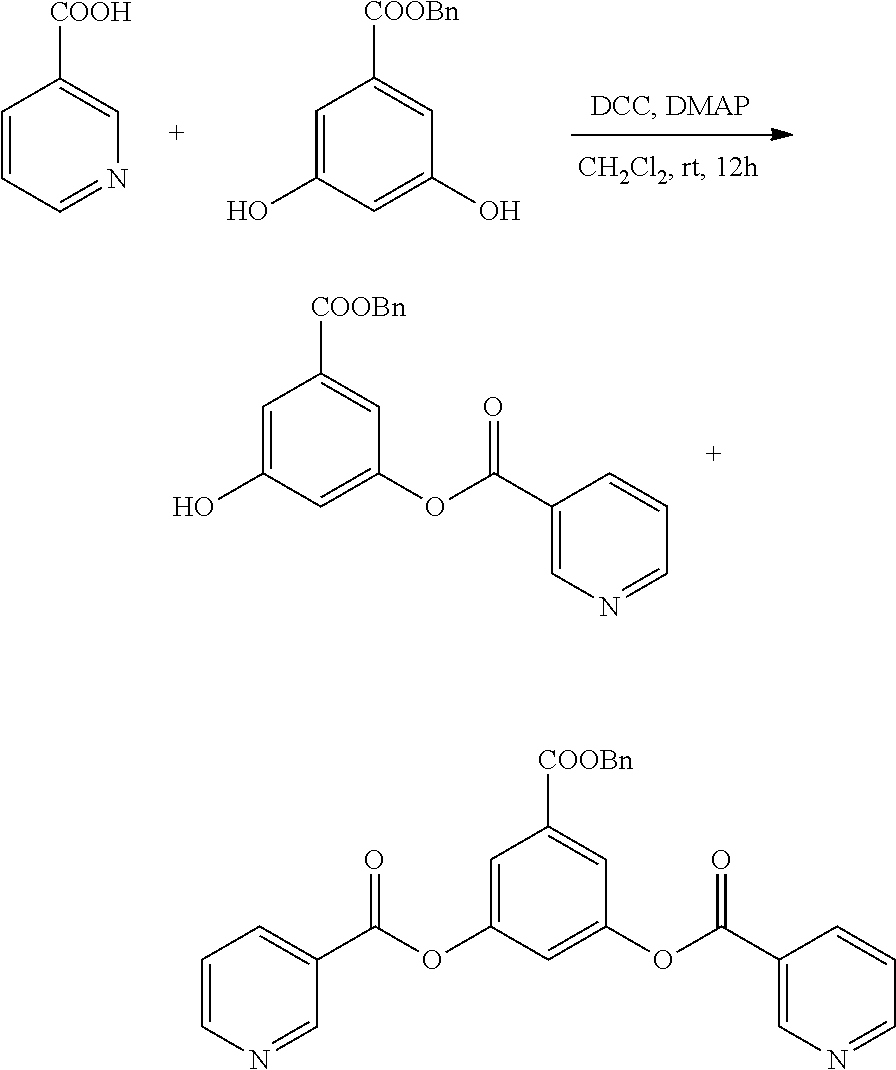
C1=CC=NC=C1[COOH].C1=C(O)C=C(O)C=C1[COOBn].C1=C(O)C=C(OC(C2=CN=CC=C2)=O)C=C1[COOBn].C1=C(OC(C2=CC=CN=C2)=O)C=C(OC(C2=CN=CC=C2)=O)C=C1[COOBn]
